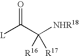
[L]C(C([NHR18])([R16])[R17])=O
